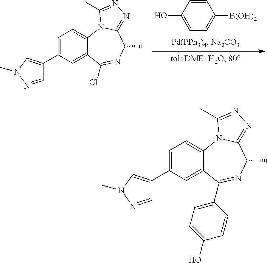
C1=CC(O)=CC=C1[B(OH)2].C1=C(C2=CN(C)N=C2)C=C2C(=C1)N1C(=NN=C1C)C(C)N=C2Cl.C1=C(C2=CN(C)N=C2)C=C2C(=C1)N1C(=NN=C1C)C(C)N=C2C1=CC=C(O)C=C1
